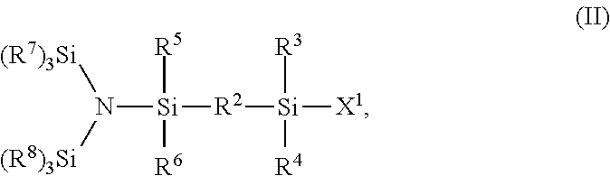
N([Si]([R2][Si]([X1])([R3])[R4])([R5])[R6])([(R8)3Si])[(R7)3Si]
